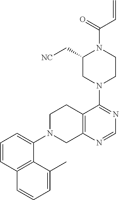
C1(C[NC])CN(C2=NC=NC3=C2CCN(C2=CC=CC4=C2C(C)=CC=C4)C3)CCN1C(=O)C=C
